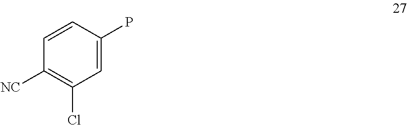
C1=CC([NC])=C(Cl)C=C1P
